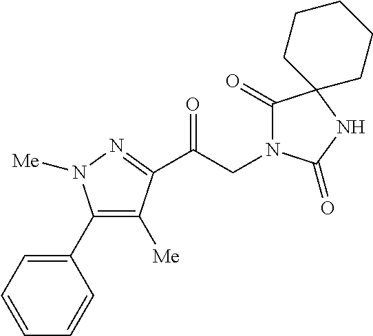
C1(C2=CC=CC=C2)=C([Me])C(C(CN2C(=O)C3(NC2=O)CCCCC3)=O)=NN1[Me]
